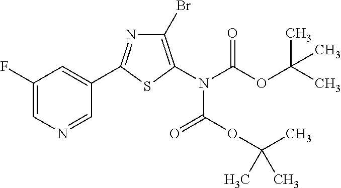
C1(C2=NC(Br)=C(N(C(OC(C)(C)C)=O)C(=O)OC(C)(C)C)S2)=CC(F)=CN=C1
